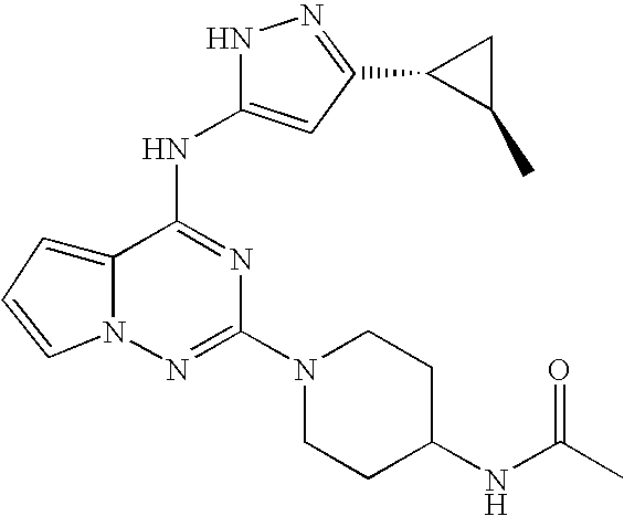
C12=CC=CN1N=C(N1CCC(NC(C)=O)CC1)N=C2NC1=CC(C2C(C)C2)=NN1
